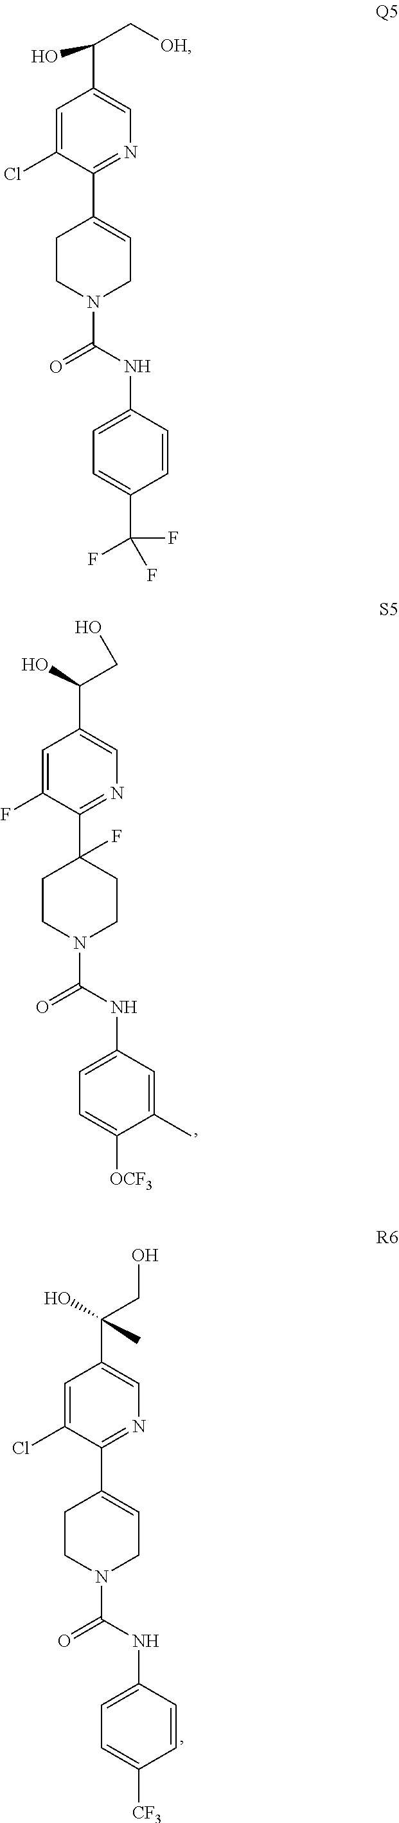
OC(C1=CN=C(C2(F)CCN(C(=O)NC3=CC=C([OCF3])C(C)=C3)CC2)C(F)=C1)CO.OC(C1=CN=C(C2=CCN(C(=O)NC3=CC=C([CF3])C=C3)CC2)C(Cl)=C1)(CO)C.OC(C1=CN=C(C2=CCN(C(=O)NC3=CC=C(C(F)(F)F)C=C3)CC2)C(Cl)=C1)C[OH]
